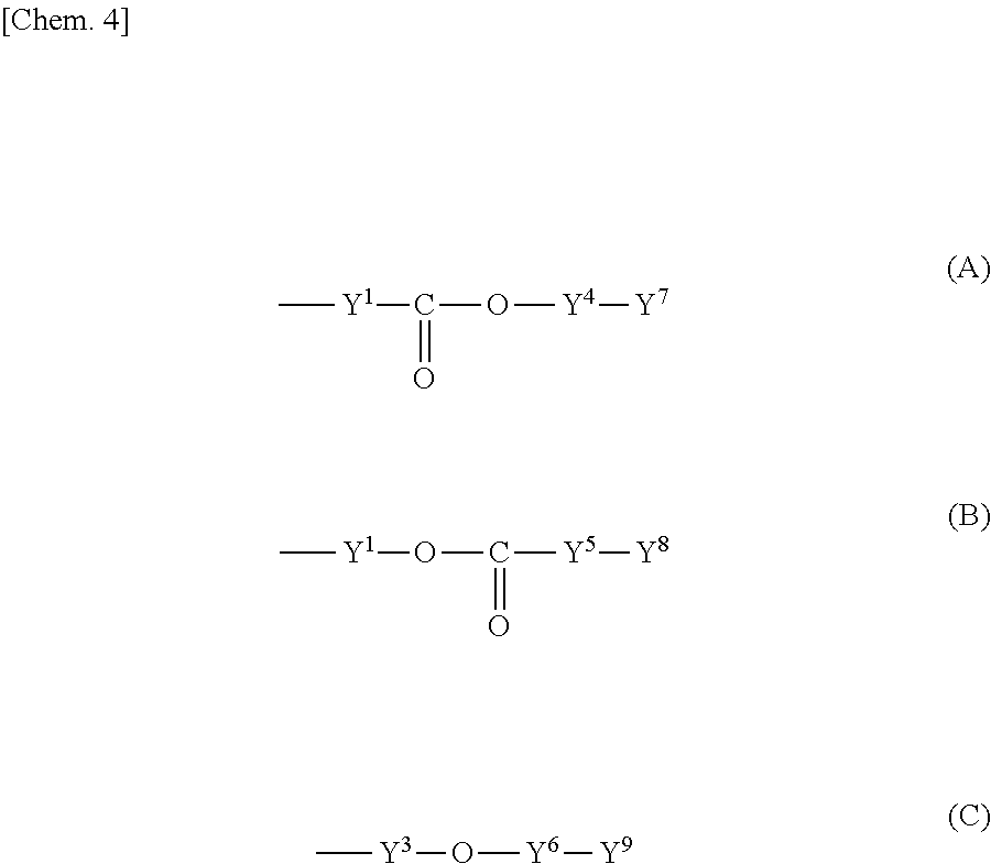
C[Y1]C(=O)O[Y4][Y7].C[Y1]OC([Y5][Y8])=O.C[Y3]O[Y6][Y9]
